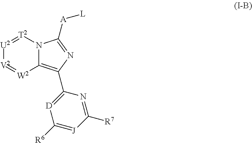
[U2]1=[T2]N2C(=C(C3=[D]C([R6])=[J]C([R7])=N3)N=C2[A][L])[W2]=[V2]1
